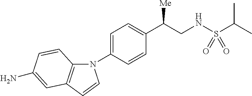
N1(C2=CC=C(C(CNS(C(C)C)(=O)=O)[Me])C=C2)C2=C(C=C1)C=C(N)C=C2
